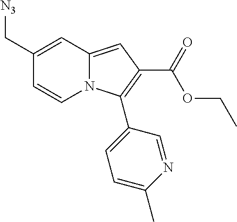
[N3]CC1=CC2=CC(C(=O)OCC)=C(C3=CC=C(C)N=C3)N2C=C1
